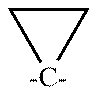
C1[-C-]C1
